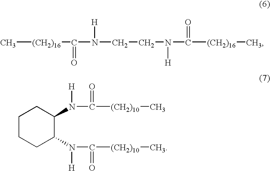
C[(CH2)16]C(=O)N([H])CCN([H])C(=O)[(CH2)16]C.C1CCC(N(C(=O)[(CH2)10]C)[H])C(N(C(=O)[(CH2)10]C)[H])C1
